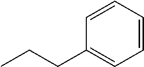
C1=CC=CC=C1CCC
